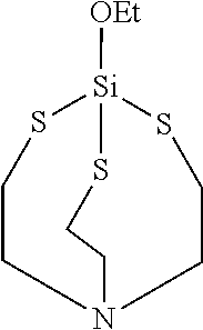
C1N2CCS[Si]([OEt])(SC1)SCC2
